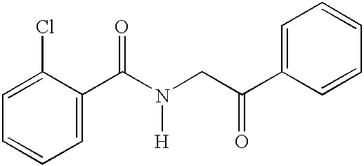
C1(Cl)=CC=CC=C1C(N(CC(C1=CC=CC=C1)=O)[H])=O
